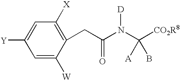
C1=C([W])C(CC(N(C([CO2R8])([A])B)[D])=O)=C([X])C=C1[Y]
